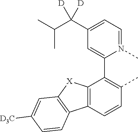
C12=C(C=CC(C)=C1C1=CC(C(C(C)C)([D])[D])=CC=N1C)C1=C([X]2)C=C([D3C])C=C1
